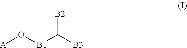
O([B1]C([B3])[B2])[A]
